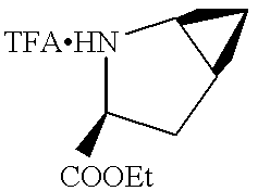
[TFAHN]1C([COOEt])CC2C1C2
